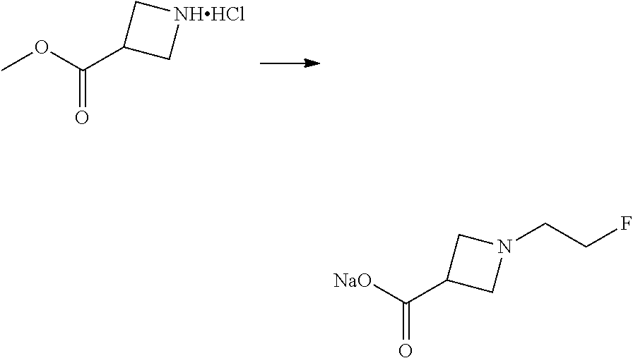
O(C(=O)C1C[NHHCl]C1)C.[NaO]C(=O)C1CN(CCF)C1
